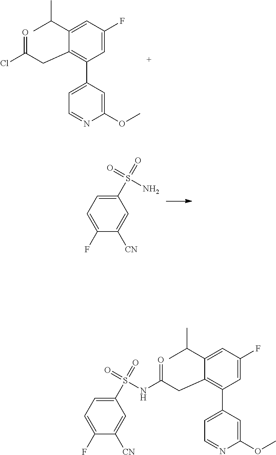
C1=C(F)C=C(C(C)C)C(CC(Cl)=O)=C1C1=CC=NC(OC)=C1.C1(S(N)(=O)=O)=CC=C(F)C([CN])=C1.C1=C(F)C=C(C(C)C)C(CC(=O)NS(C2=CC=C(F)C([CN])=C2)(=O)=O)=C1C1=CC=NC(OC)=C1
